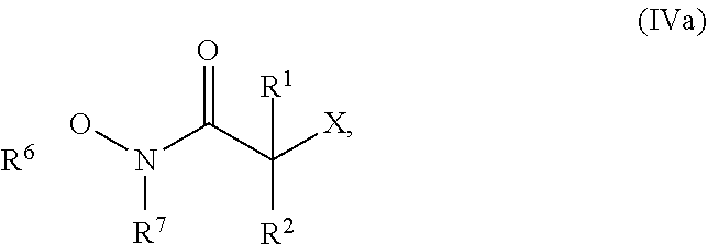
N(C(C([X])([R1])[R2])=O)(O)[R7].[R6]
